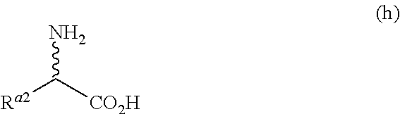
NC([Ra2])[CO2H]
